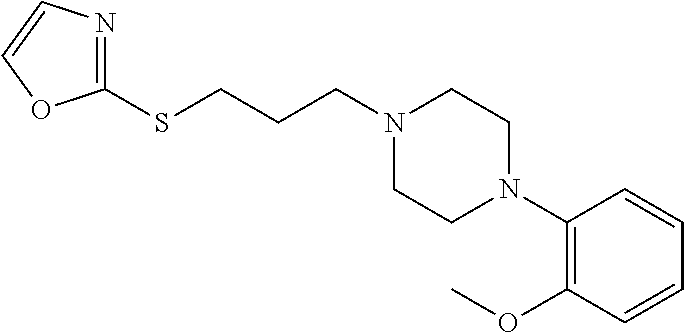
C(N1CCN(C2=C(OC)C=CC=C2)CC1)CCSC1=NC=CO1
